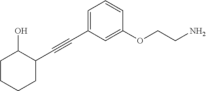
C(#CC1=CC=CC(OCCN)=C1)C1C(O)CCCC1
